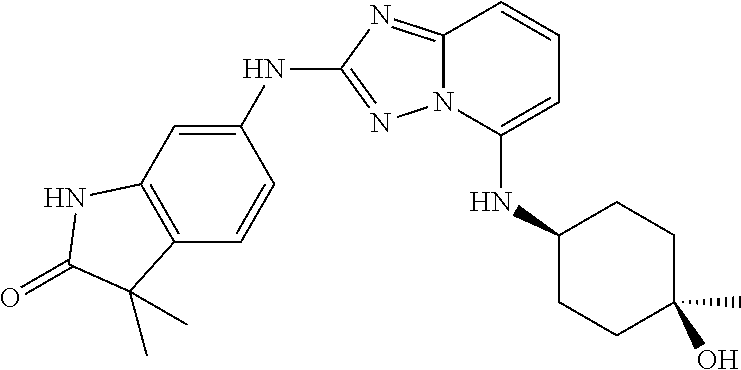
C12=C(C=CC(NC3=NN4C(=N3)C=CC=C4NC3CCC(O)(C)CC3)=C1)C(C)(C)C(=O)N2
